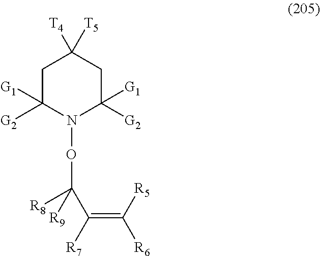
C1C([G1])([G2])N(OC(C([R7])=C([R5])[R6])([R8])[R9])C([G2])([G1])CC1([T4])[T5]
